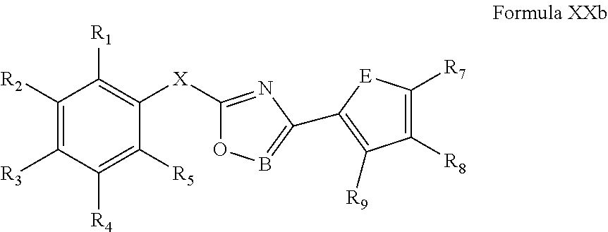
O1B=C(C2=C([R9])C([R8])=C([R7])[E]2)N=C1[X]C1=C([R1])C([R2])=C([R3])C([R4])=C1[R5]
